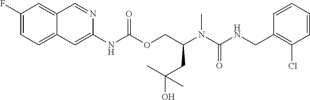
C1=CC(CNC(N(C(COC(NC2=CC3=CC=C(F)C=C3C=N2)=O)CC(O)(C)C)C)=O)=C(Cl)C=C1
